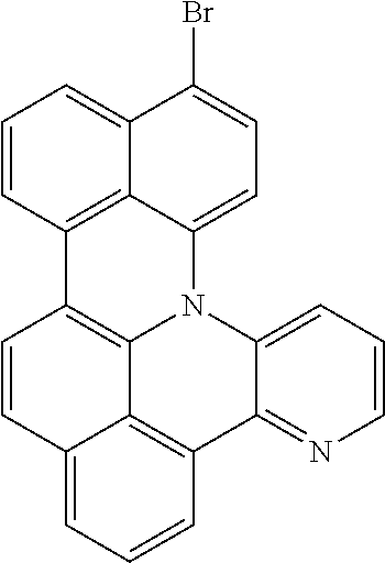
C12=C3C4=NC=CC=C4N4C1=C(C=CC2=CC=C3)C1=C2C4=CC=C(Br)C2=CC=C1
